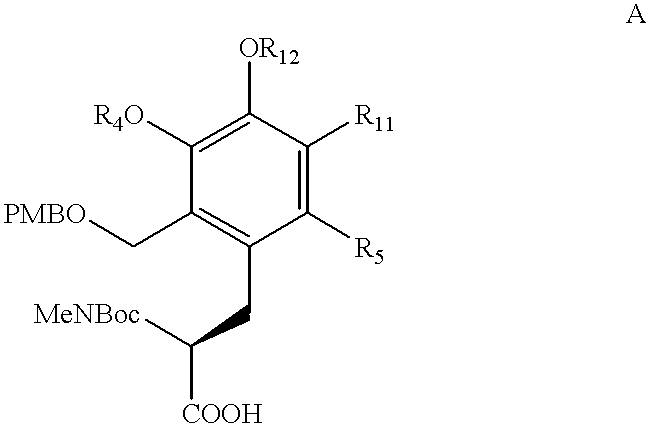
C(C1=C(C[PMBO])C([R4O])=C([OR12])C([R11])=C1[R5])C([MeNBoc])[COOH]
